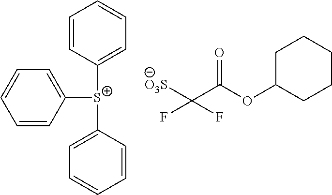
C1C(OC(C([O3S])(F)F)=O)CCCC1.C1=CC([S+](C2=CC=CC=C2)C2=CC=CC=C2)=CC=C1
